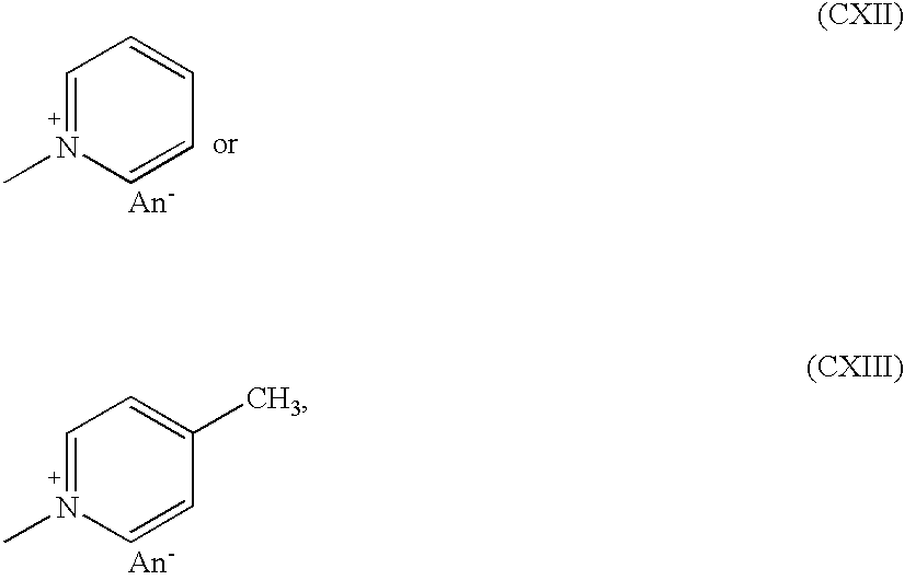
C1=[N+](C)C=CC(C)=C1.C1=[N+](C)C=CC=C1
